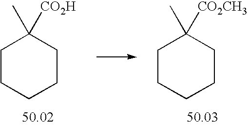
C1CCCCC1([CO2H])C.C1CCCCC1([CO2CH3])C
